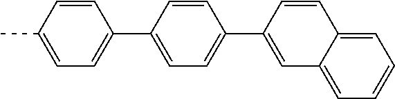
C1=CC(C)=CC=C1C1=CC=C(C2=CC3=CC=CC=C3C=C2)C=C1
